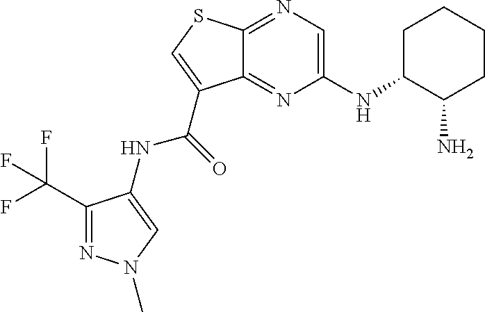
C1(NC2C(N)CCCC2)=CN=C2C(=N1)C(C(NC1=CN(C)N=C1C(F)(F)F)=O)=CS2
